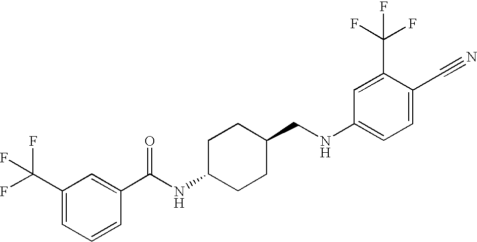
C1(C(F)(F)F)=CC=CC(C(NC2CCC(CNC3=CC=C(C#N)C(C(F)(F)F)=C3)CC2)=O)=C1
